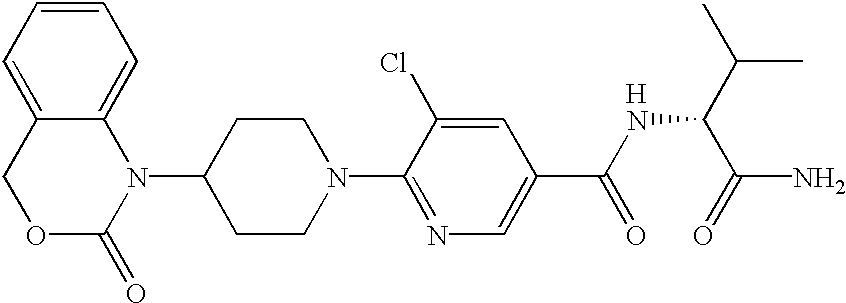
C1(N2C3=CC=CC=C3COC2=O)CCN(C2=NC=C(C(NC(C(C)C)C(N)=O)=O)C=C2Cl)CC1.[H]
